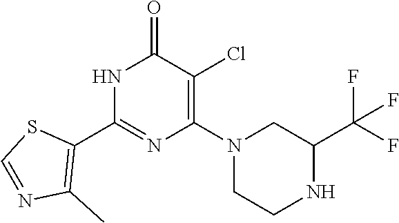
N1C(C2=C(C)N=CS2)=NC(N2CCNC(C(F)(F)F)C2)=C(Cl)C1=O
